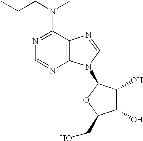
C1(N(CCC)C)=NC=NC2=C1N=CN2C1C(O)C(O)C(CO)O1
